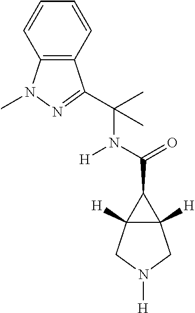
C(C1C2([H])C1([H])CN([H])C2)(=O)N([H])C(C)(C)C1=NN(C)C2=C1C=CC=C2
